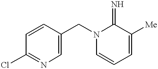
C1=CC(CN2C=CC=C([Me])C2=N)=CN=C1Cl
